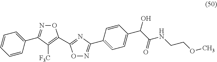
C1=CC=CC(C2=NOC(C3=NC(C4=CC=C(C(C(NCCOC)=O)O)C=C4)=NO3)=C2[F3C])=C1
